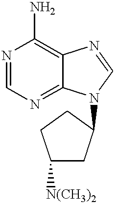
N1=CN=C2C(=C1N)N=CN2C1CC([N(CH3)2])CC1
